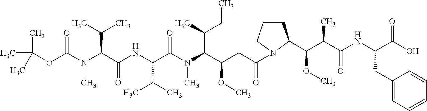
C(C(C(N(C(C(NC(C(N(C)C(OC(C)(C)C)=O)C(C)C)=O)C(C)C)=O)C)C(C)CC)OC)C(=O)N1CCCC1C(C(C(NC(C(O)=O)CC1=CC=CC=C1)=O)C)OC
